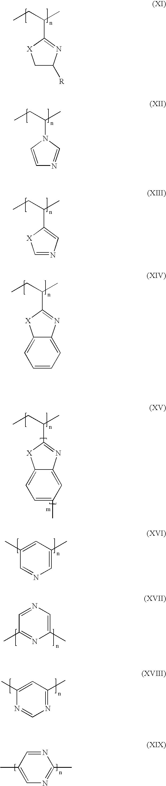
C1C([R])N=C(C(CC)C)[X]1.C1=CN(C(CC)C)C=N1.C1=NC=C(C(CC)C)[X]1.C12=CC=CC=C1N=C(C(CC)C)[X]2.C12=CC=C(C)C=C1N=C(C(CC)C)[X]2.C1(C)=CC(C)=CN=C1.C1(C)=NC(C)=CN=C1.C1(C)=CC(C)=NC=N1.N1=CC(C)=CN=C1C
